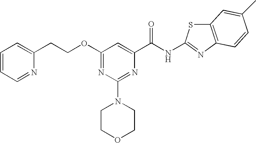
O(C1=NC(N2CCOCC2)=NC(C(NC2=NC3=C(S2)C=C(C)C=C3)=O)=C1)CCC1=CC=CC=N1
